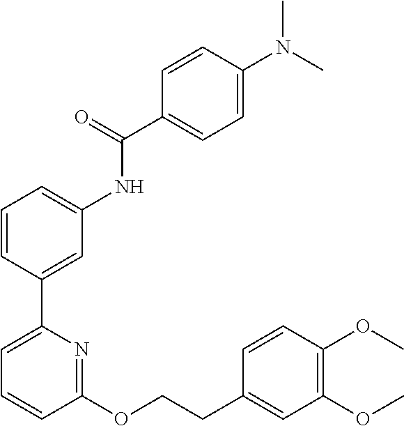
C1=CC(C2=CC=CC(OCCC3=CC(OC)=C(OC)C=C3)=N2)=CC(NC(C2=CC=C(N(C)C)C=C2)=O)=C1
